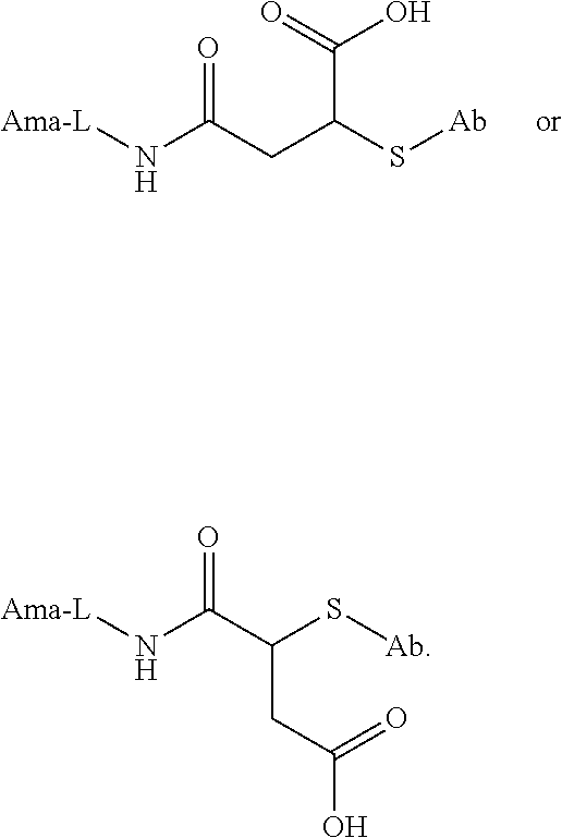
[Ama-L]NC(CC(S[Ab])C(=O)O)=O.[Ama-L]NC(C(S[Ab])CC(O)=O)=O
